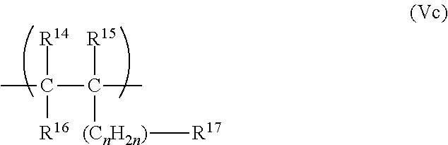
CC(C(C)([R15])[(CnH2n)][R17])([R14])[R16]
